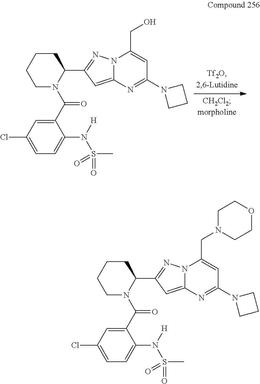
C1CCCN(C(C2=CC(Cl)=CC=C2N(S(=O)(C)=O)[H])=O)C1C1=NN2C(=C1)N=C(N1CCC1)C=C2CO.C1CCCN(C(C2=CC(Cl)=CC=C2N([H])S(C)(=O)=O)=O)C1C1=NN2C(=C1)N=C(N1CCC1)C=C2CN1CCOCC1
